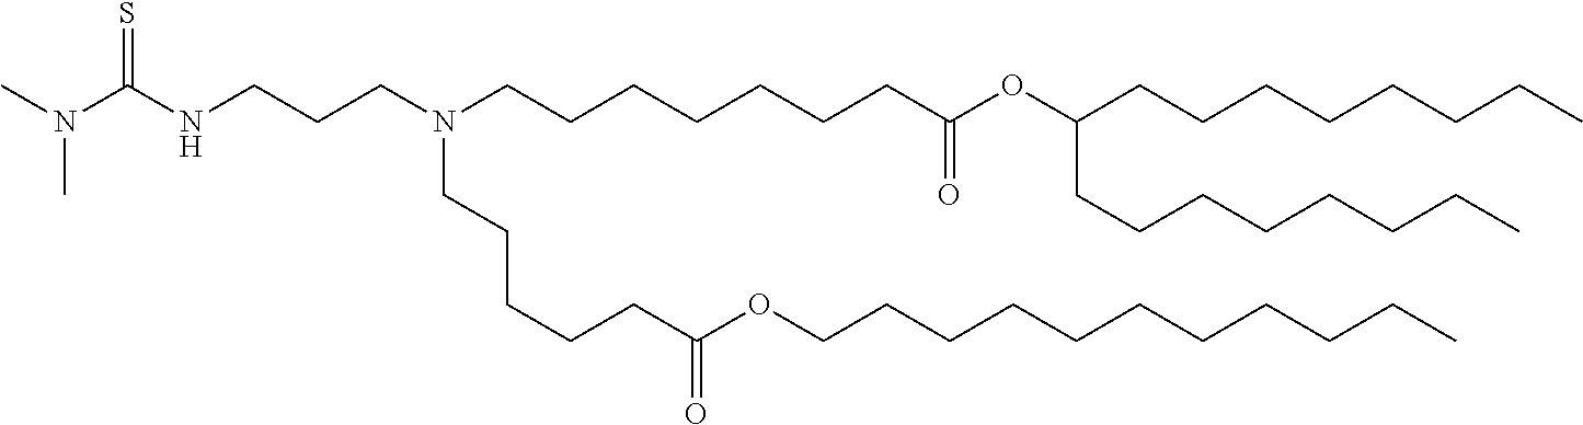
C(CC)CCCCCCCCOC(CCCCCN(CCCCCCCC(OC(CCCCCCCC)CCCCCCCC)=O)CCCNC(N(C)C)=S)=O
